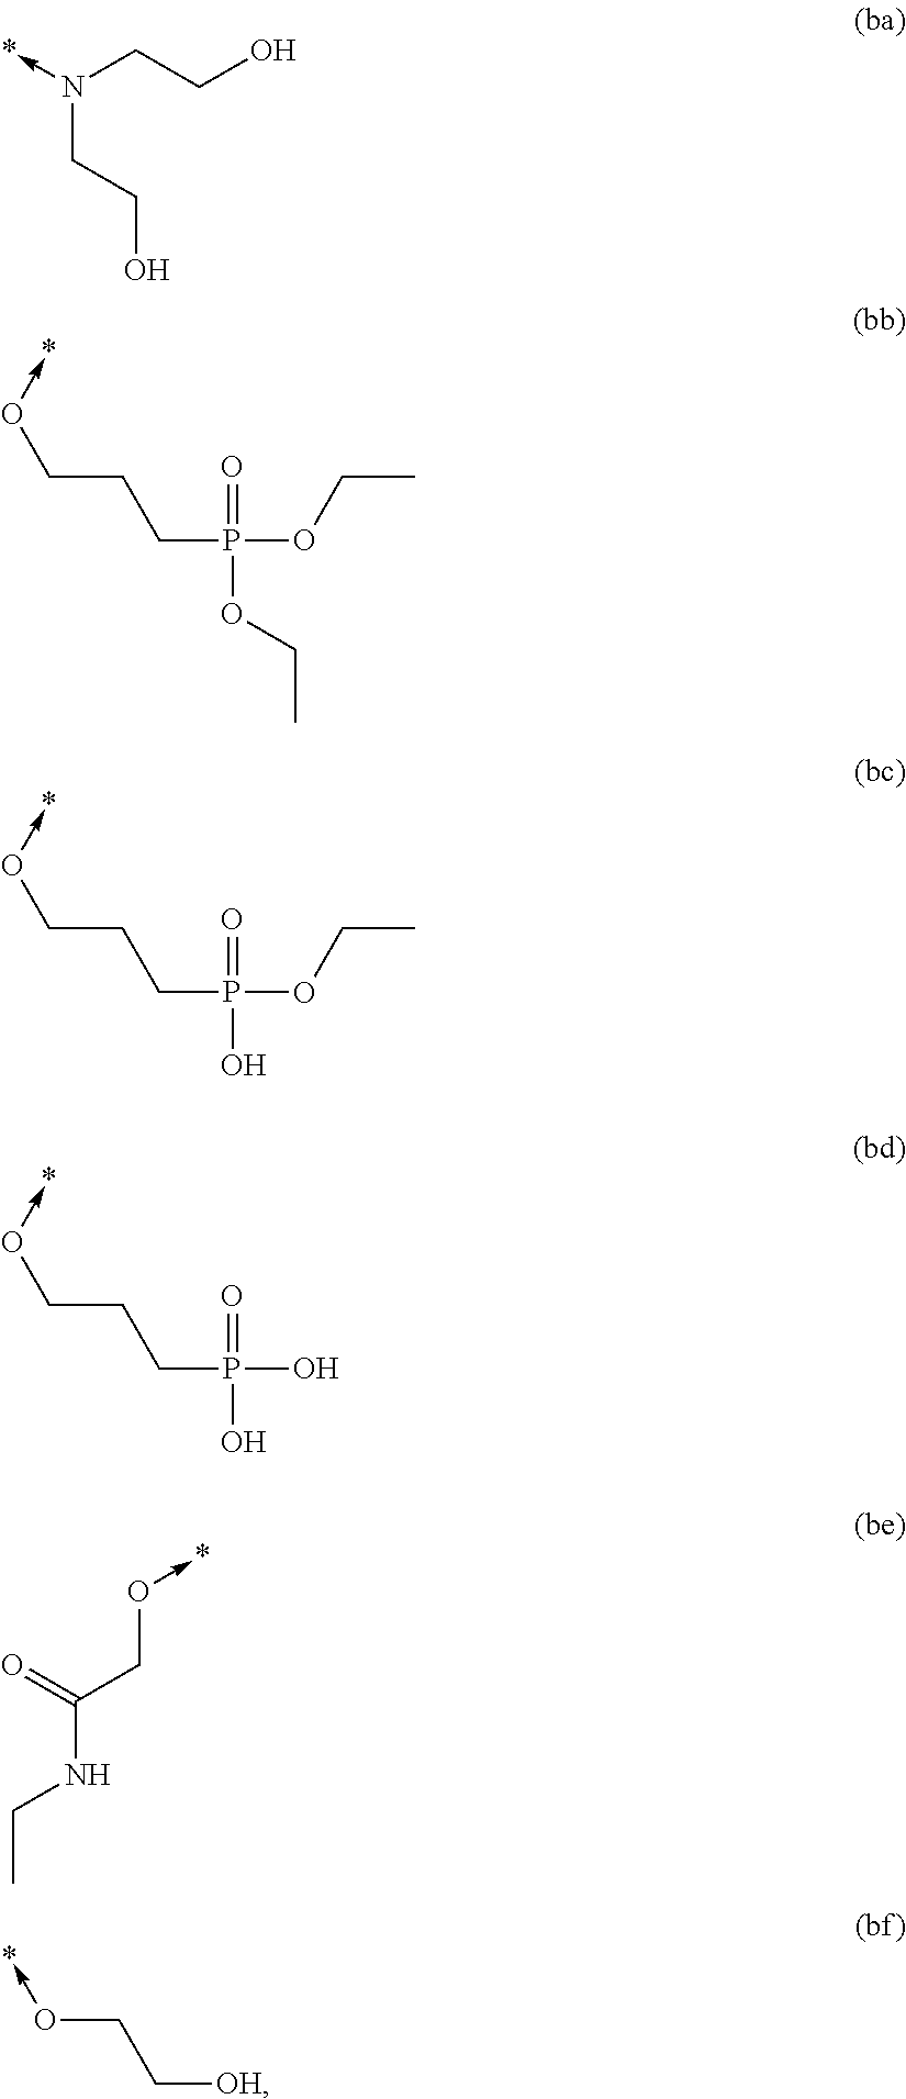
N(CCO)(->*)CCO.O(->*)CCCP(OCC)(=O)OCC.O(->*)CCCP(OCC)(=O)O.O(->*)CCCP(O)(=O)O.O=C(CO->*)NCC.*-OCC[OH]
